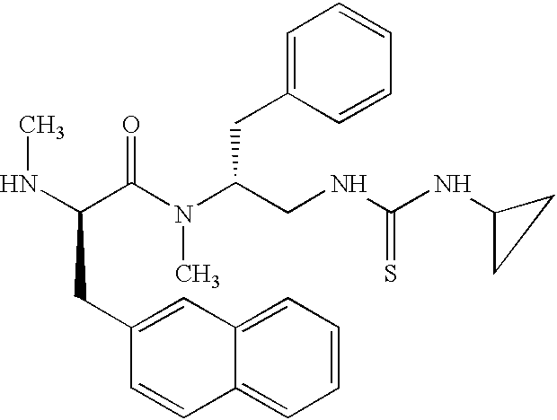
N(C(CNC(NC1CC1)=S)CC1=CC=CC=C1)(C)C(C(NC)CC1=CC2=CC=CC=C2C=C1)=O
